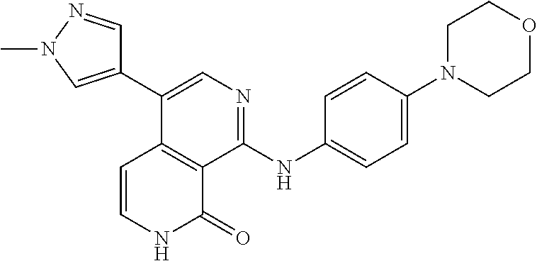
C1=C(C2=CN(C)N=C2)C2=C(C(NC3=CC=C(N4CCOCC4)C=C3)=N1)C(=O)NC=C2
